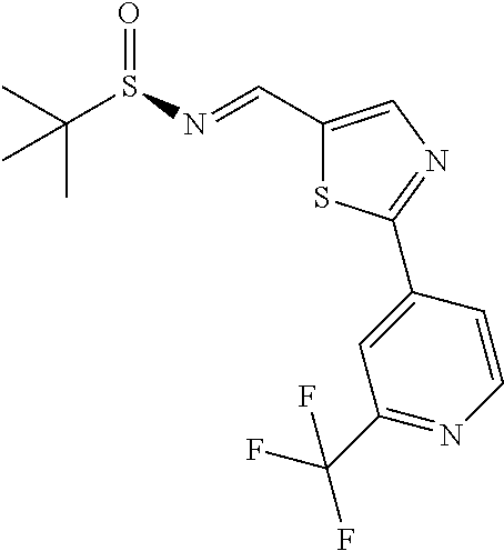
C(S(=O)N=CC1=CN=C(C2=CC(C(F)(F)F)=NC=C2)S1)(C)(C)C
